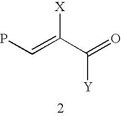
PC=C(C(=O)[Y])[X]
